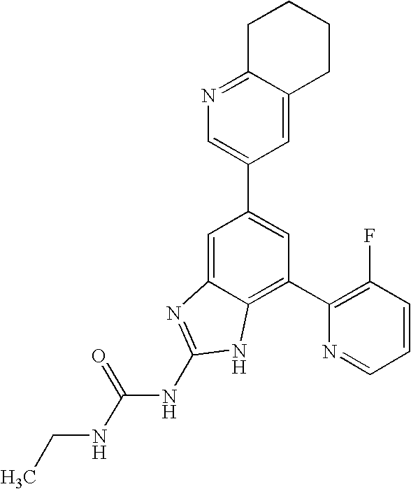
C1=C2C(=C(C3=C(F)C=CC=N3)C=C1C1=CN=C3C(=C1)CCCC3)NC(NC(NCC)=O)=N2
